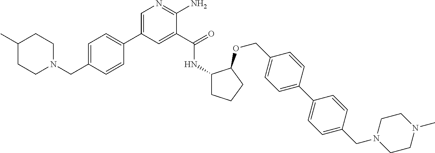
C1=C(C2=CC=C(CN3CCC(C)CC3)C=C2)C=C(C(=O)NC2CCCC2OCC2=CC=C(C3=CC=C(CN4CCN(C)CC4)C=C3)C=C2)C(N)=N1
